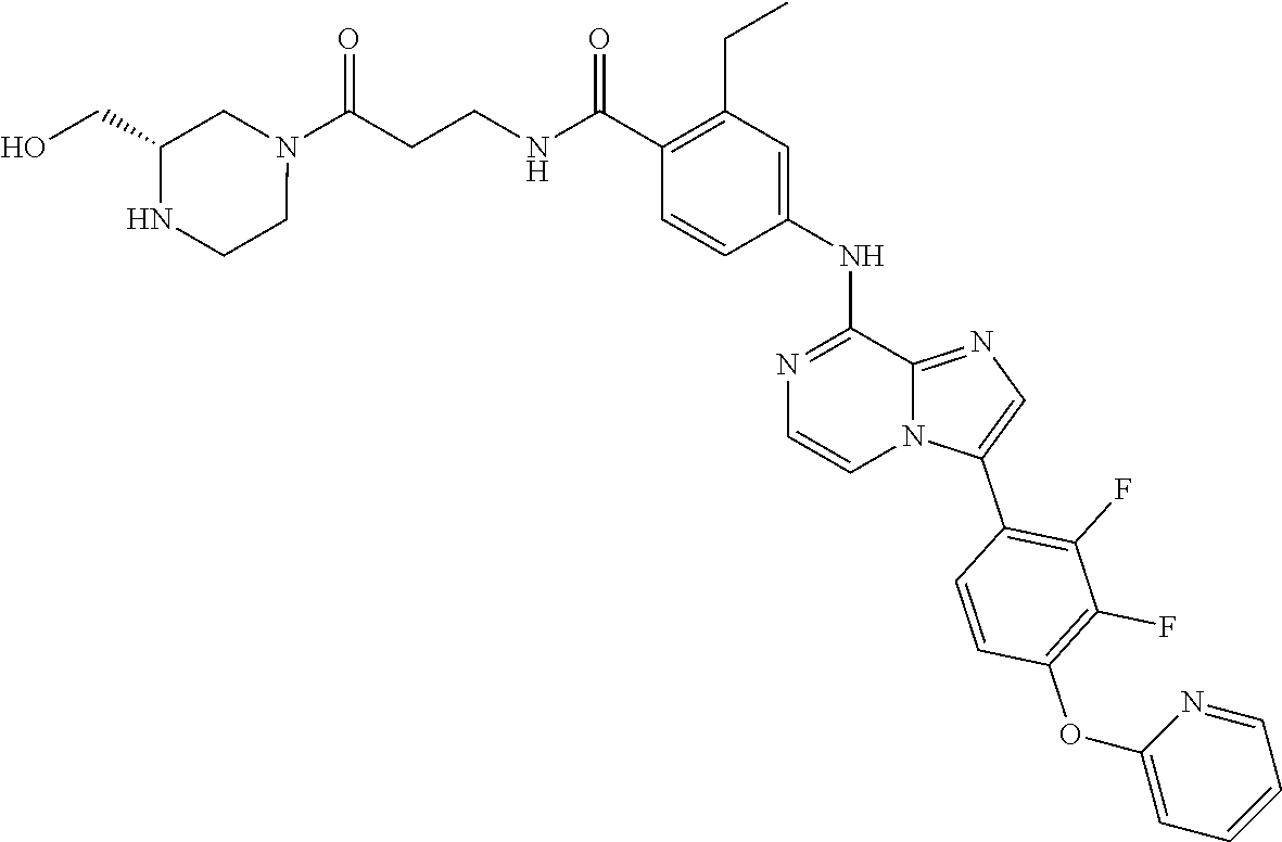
N1=C(NC2=CC(CC)=C(C(=O)NCCC(N3CC(CO)NCC3)=O)C=C2)C2=NC=C(C3=C(F)C(F)=C(OC4=CC=CC=N4)C=C3)N2C=C1
